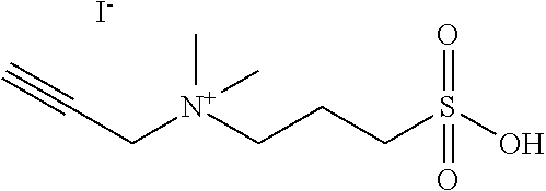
C#CC[N+](C)(CCCS(O)(=O)=O)C.[I-]
